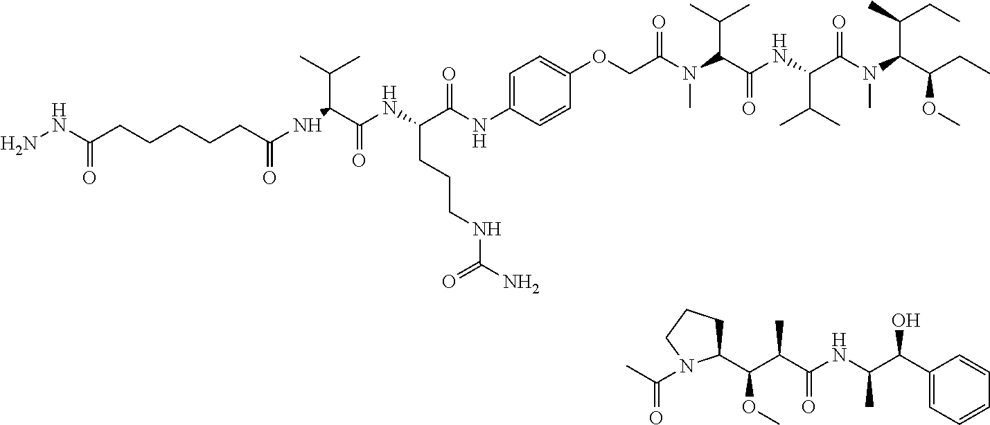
C1(C(C(NC(C(C(C2CCCN2C(C)=O)OC)C)=O)C)O)=CC=CC=C1.C1=C(NC(C(NC(C(NC(CCCCCC(NN)=O)=O)C(C)C)=O)CCCNC(N)=O)=O)C=CC(OCC(N(C(C(NC(C(N(C(C(CC)OC)C(C)CC)C)=O)C(C)C)=O)C(C)C)C)=O)=C1
